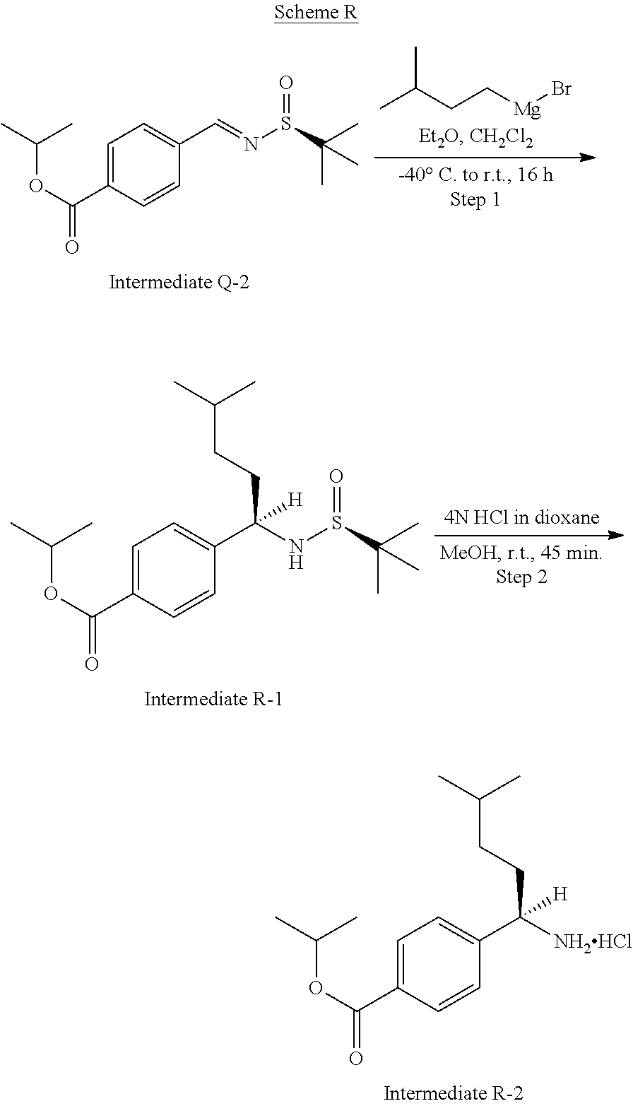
C1=C(C(OC(C)C)=O)C=CC(C([NH2HCl])(CCC(C)C)[H])=C1.C1=C(C(OC(C)C)=O)C=CC(C=NS(C(C)(C)C)=O)=C1.CC(CC[Mg]Br)C.C1=C(C(OC(C)C)=O)C=CC(C(NS(C(C)(C)C)=O)(CCC(C)C)[H])=C1
